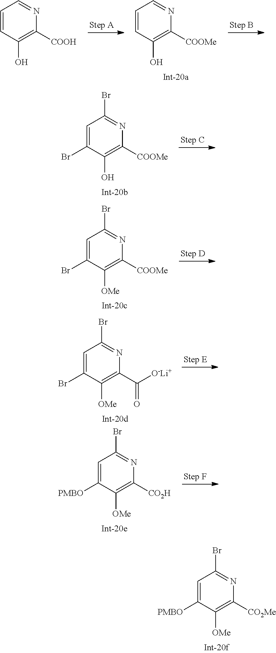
C1=C([PMBO])C([OMe])=C([CO2Me])N=C1Br.C1=CC(O)=C([COOMe])N=C1.C1=CC(O)=C([COOH])N=C1.C1=C(Br)C(O)=C([COOMe])N=C1Br.C1=C(Br)C([OMe])=C([COOMe])N=C1Br.C1=C(Br)C([OMe])=C(C(=O)[O-Li+])N=C1Br.C1=C([PMBO])C([OMe])=C([CO2H])N=C1Br
